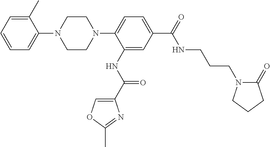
C1=CC=C(C)C(N2CCN(C3=CC=C(C(=O)NCCCN4C(=O)CCC4)C=C3NC(C3=COC(C)=N3)=O)CC2)=C1
